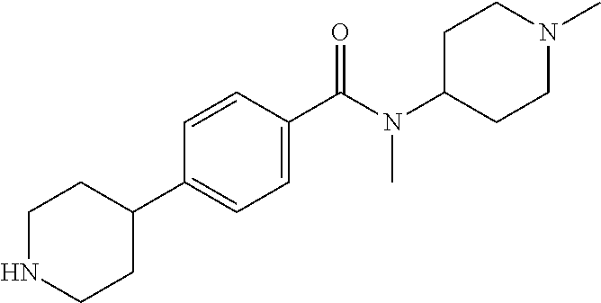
C1NCCC(C2=CC=C(C(N(C3CCN(C)CC3)C)=O)C=C2)C1
